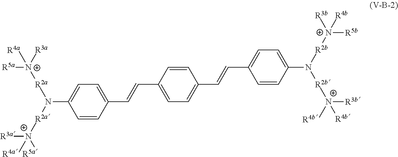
C1=CC(C=CC2=CC=C(C=CC3=CC=C(N([R2b][N+]([R5b])([R3b])[R4b])[R2b][N+]([R4b])([R3b])[R4b])C=C3)C=C2)=CC=C1N([R2a][N+]([R3a])([R5a])[R4a])[R2a][N+]([R5a])([R3a])[R4a]
